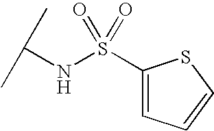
CC(C)NS(C1=CC=CS1)(=O)=O
